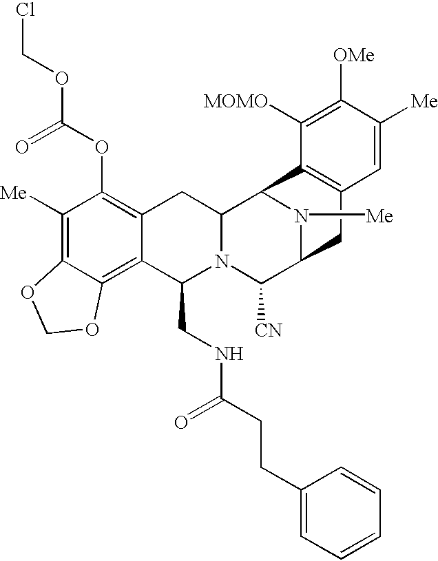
C1([Me])=C2C(=C3C(=C1OC(OCCl)=O)CC1N(C3CNC(=O)CCC3=CC=CC=C3)C([CN])C3N([Me])C1C1=C(C3)C=C([Me])C([OMe])=C1[MOMO])OCO2
